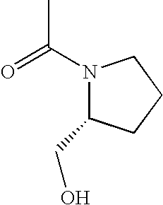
O=C(N1C(CO)CCC1)C
